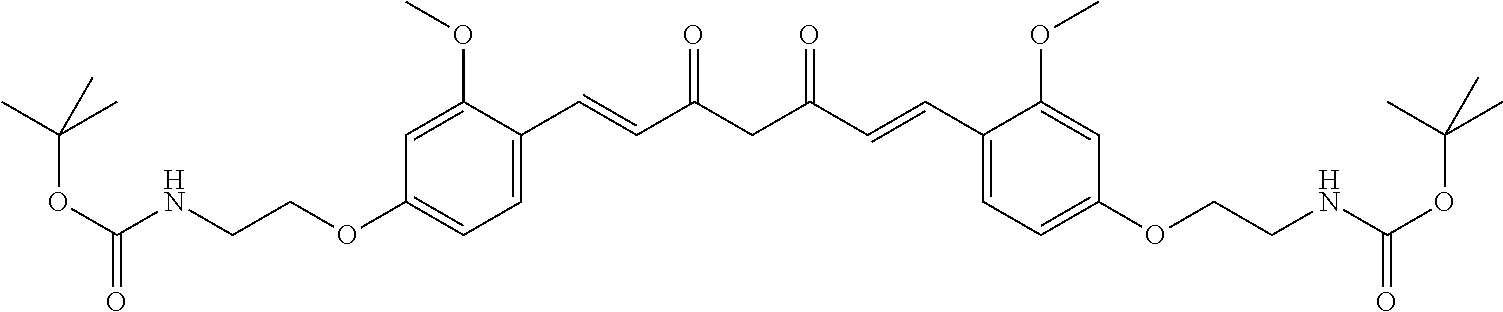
C1(OCCNC(OC(C)(C)C)=O)=CC=C(C=CC(CC(=O)C=CC2=CC=C(OCCNC(=O)OC(C)(C)C)C=C2OC)=O)C(OC)=C1
